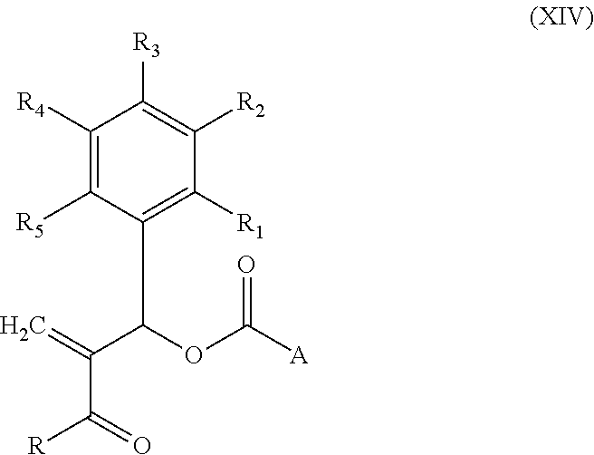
C1([R4])=C([R5])C(C(OC([A])=O)C(=C)C(=O)[R])=C([R1])C([R2])=C1[R3]
